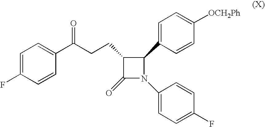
C1=C(F)C=CC(C(CCC2C(=O)N(C3=CC=C(F)C=C3)C2C2=CC=C([OCH2Ph])C=C2)=O)=C1
